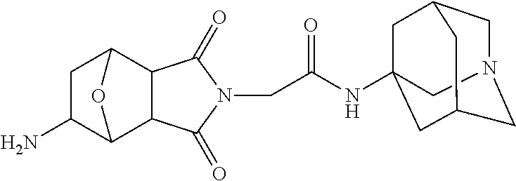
C1N2CC3CC(NC(CN4C(=O)C5C6CC(N)C(C5C4=O)O6)=O)(CC1C3)C2
